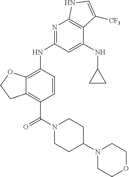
C12=C(C(N3CCC(N4CCOCC4)CC3)=O)C=CC(NC3=NC4=C(C(NC5CC5)=C3)C([CF3])=CN4)=C1OCC2
